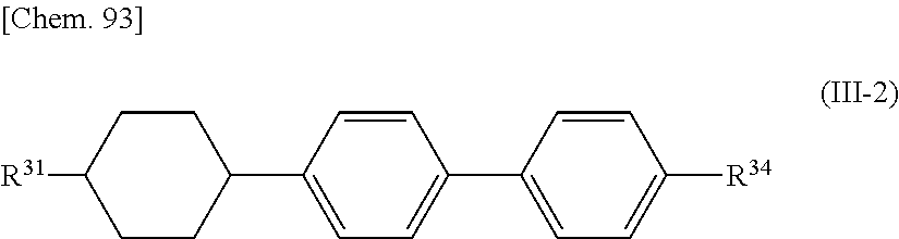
[R31]C1CCC(C2=CC=C(C3=CC=C([R34])C=C3)C=C2)CC1
